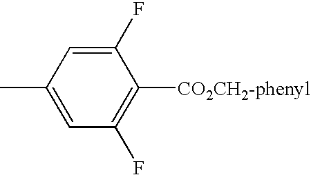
C1=C(C)C=C(F)C([CO2CH2-phenyl])=C1F
